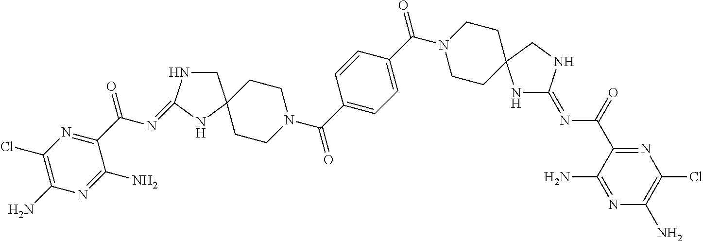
C1(Cl)=C(N)N=C(N)C(C(=O)N=C2NCC3(N2)CCN(C(=O)C2=CC=C(C(N4CCC5(CC4)NC(=NC(=O)C4=NC(Cl)=C(N)N=C4N)NC5)=O)C=C2)CC3)=N1
